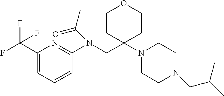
C1(N(CC2(N3CCN(CC(C)C)CC3)CCOCC2)C(C)=O)=NC(C(F)(F)F)=CC=C1
